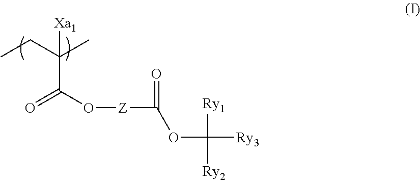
[Xa1]C(CC)(C)C(O[Z]C(=O)OC([Ry1])([Ry2])[Ry3])=O
